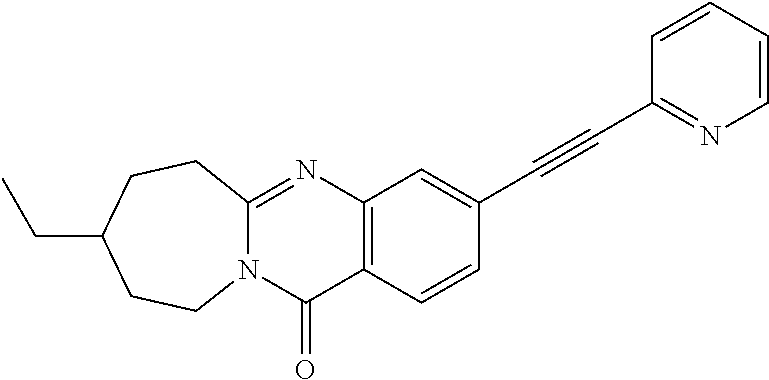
C12=C(C=CC(C#CC3=NC=CC=C3)=C1)C(=O)N1C(=N2)CCC(CC)CC1
